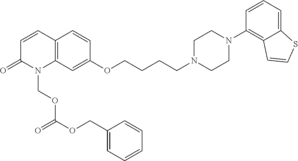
C12=C(C=C(OCCCCN3CCN(C4=C5C(=CC=C4)SC=C5)CC3)C=C1)N(COC(OCC1=CC=CC=C1)=O)C(=O)C=C2
